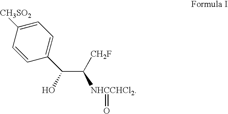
C1([CH3SO2])=CC=C(C(C([CH2F])[NHCCHCl2]=O)O)C=C1
